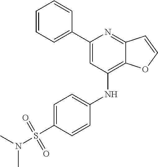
C1(C2=CC=CC=C2)=CC(NC2=CC=C(S(N(C)C)(=O)=O)C=C2)=C2C(=N1)C=CO2
